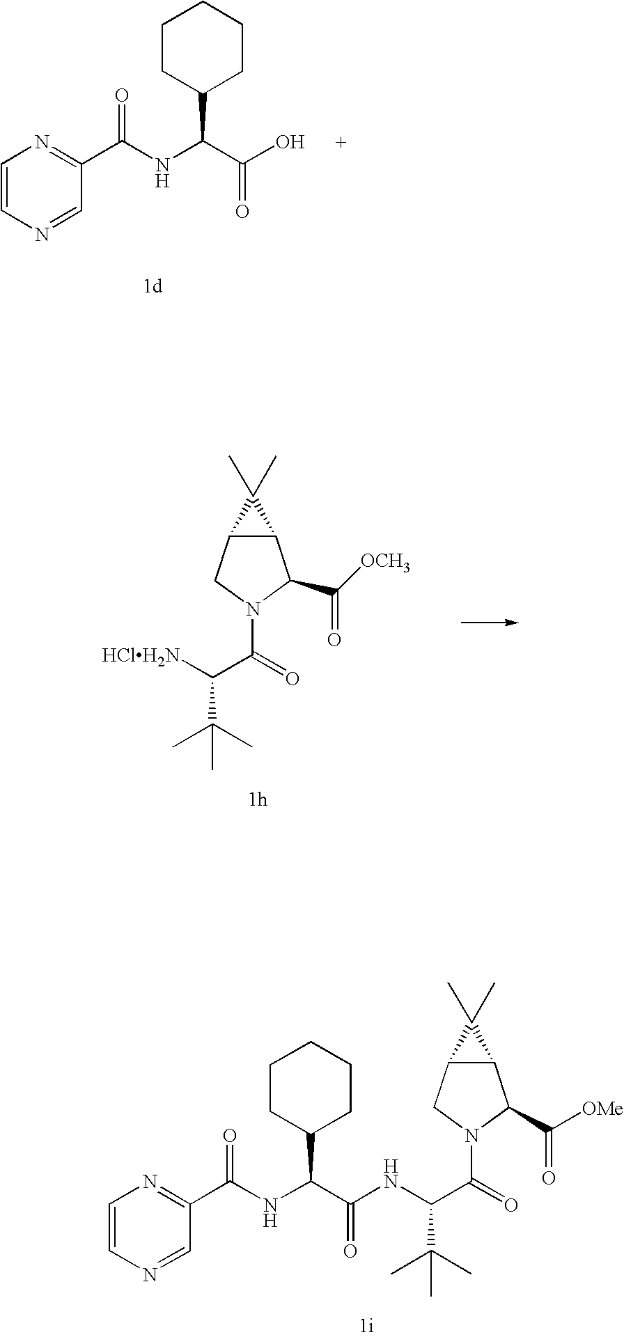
C12C(CN(C(=O)C(NC(C(NC(C3=NC=CN=C3)=O)C3CCCCC3)=O)C(C)(C)C)C1C([OMe])=O)C2(C)C.OC(C(NC(C1=NC=CN=C1)=O)C1CCCCC1)=O.C12C(CN(C(=O)C([HClH2N])C(C)(C)C)C1C([OCH3])=O)C2(C)C
